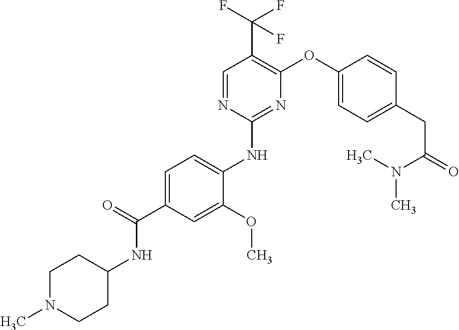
C1=C(C(=O)NC2CCN(C)CC2)C=C(OC)C(NC2=NC(OC3=CC=C(CC(=O)N(C)C)C=C3)=C(C(F)(F)F)C=N2)=C1
